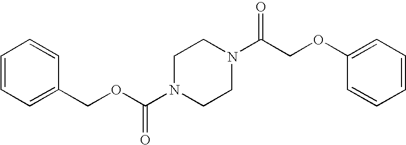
C(N1CCN(C(COC2=CC=CC=C2)=O)CC1)(OCC1=CC=CC=C1)=O
